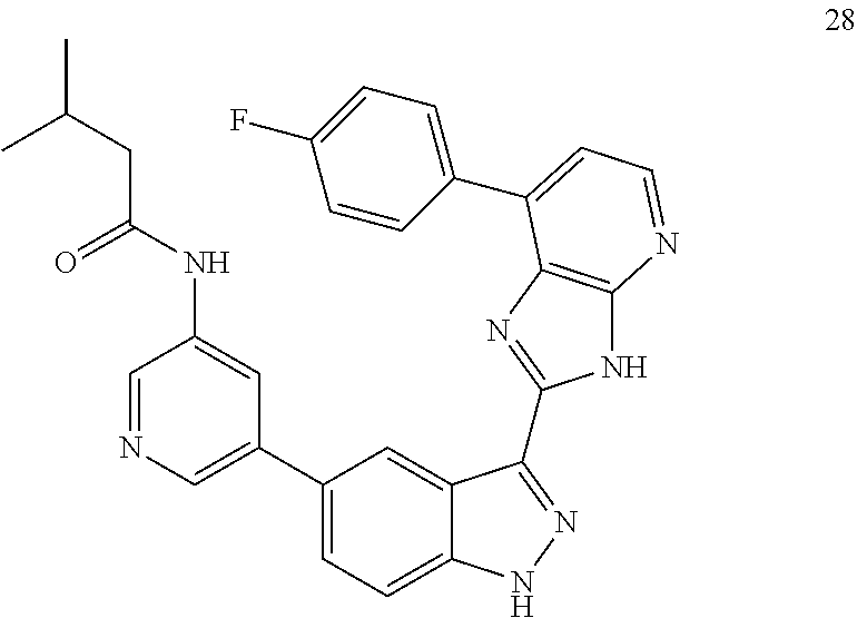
C1(C2=CC=C3C(=C2)C(C2=NC4=C(N2)N=CC=C4C2=CC=C(F)C=C2)=NN3)=CN=CC(NC(CC(C)C)=O)=C1
